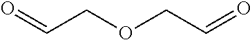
O=CCOCC=O
